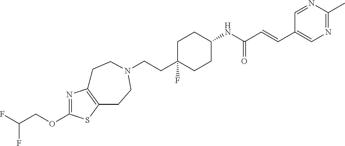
N1=C(OCC(F)F)SC2=C1CCN(CCC1(F)CCC(NC(C=CC3=CN=C(C)N=C3)=O)CC1)CC2
